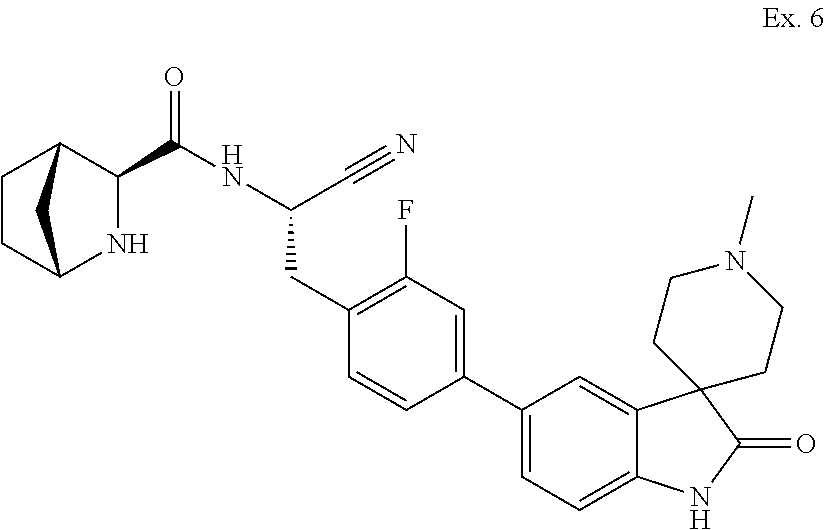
C1(C(NC(C#N)CC2=C(F)C=C(C3=CC=C4C(=C3)C3(C(=O)N4)CCN(C)CC3)C=C2)=O)C2CCC(N1)C2
